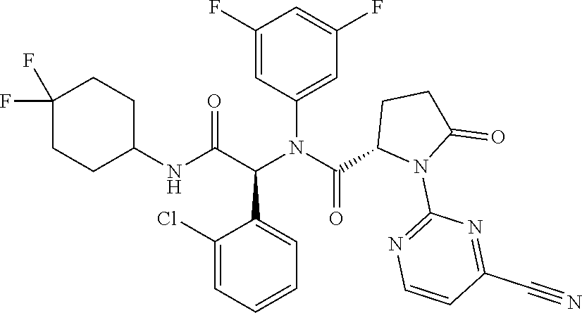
C1=CC=C(Cl)C(C(C(NC2CCC(F)(F)CC2)=O)N(C(C2N(C3=NC=CC(C#N)=N3)C(=O)CC2)=O)C2=CC(F)=CC(F)=C2)=C1
